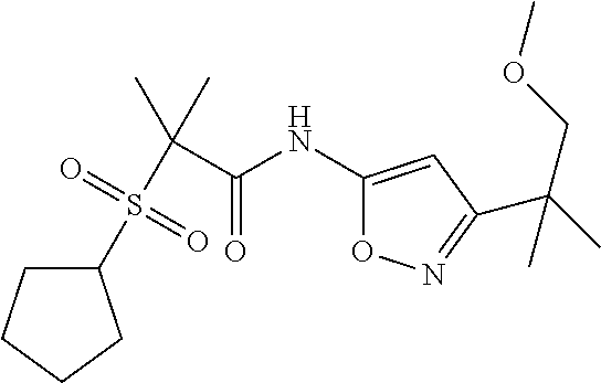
C1C(S(C(C(NC2=CC(C(C)(COC)C)=NO2)=O)(C)C)(=O)=O)CCC1
